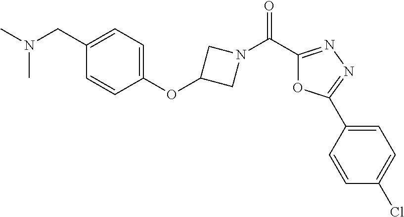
N(C)(C)CC1=CC=C(OC2CN(C(C3=NN=C(C4=CC=C(Cl)C=C4)O3)=O)C2)C=C1
